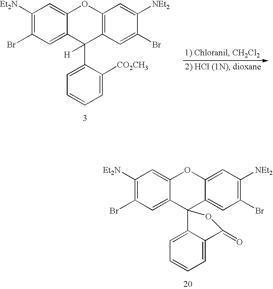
C1([Et2N])=C(Br)C=C2C(=C1)OC1=CC([NEt2])=C(Br)C=C1C21C2=CC=CC=C2C(=O)O1.C1([Et2N])=C(Br)C=C2C(=C1)OC1=C(C2(C2=CC=CC=C2[CO2CH3])[H])C=C(Br)C([NEt2])=C1
